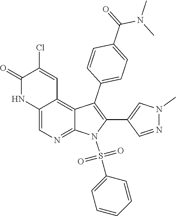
C12=CN=C3C(=C1C=C(Cl)C(=O)N2)C(C1=CC=C(C(=O)N(C)C)C=C1)=C(C1=CN(C)N=C1)N3S(=O)(=O)C1=CC=CC=C1
